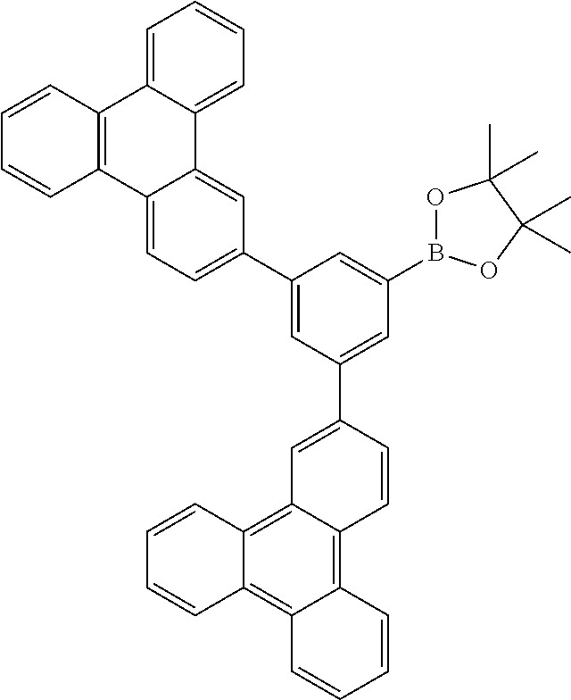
C12=C3C(=C4C(=C1C=CC=C2)C=CC=C4)C=C(C1=CC(B2OC(C)(C)C(C)(C)O2)=CC(C2=CC=C4C(=C2)C2=CC=CC=C2C2=C4C=CC=C2)=C1)C=C3
